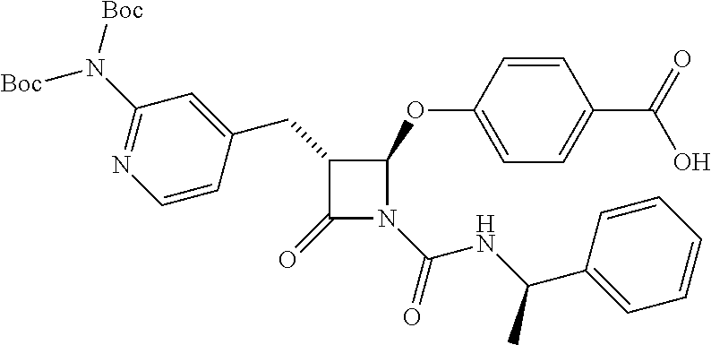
C1(CC2C(=O)N(C(=O)NC(C3=CC=CC=C3)C)C2OC2=CC=C(C(=O)O)C=C2)=CC(N([Boc])[Boc])=NC=C1
